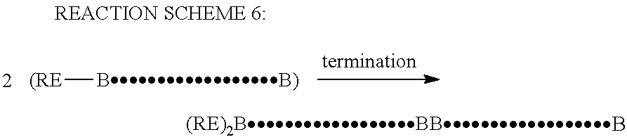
[(RE)2BBBB].[(RE][BB)]
